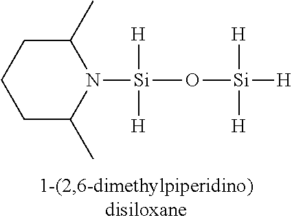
N1([Si](O[Si]([H])([H])[H])([H])[H])C(C)CCCC1C
